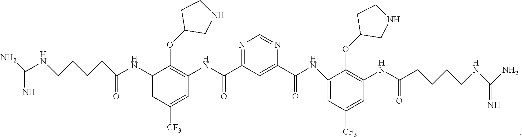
C(=N)(N)NCCCCC(NC1=CC([CF3])=CC(NC(=O)C2=NC=NC(C(=O)NC3=CC([CF3])=CC(NC(CCCCNC(N)=N)=O)=C3OC3CNCC3)=C2)=C1OC1CNCC1)=O
